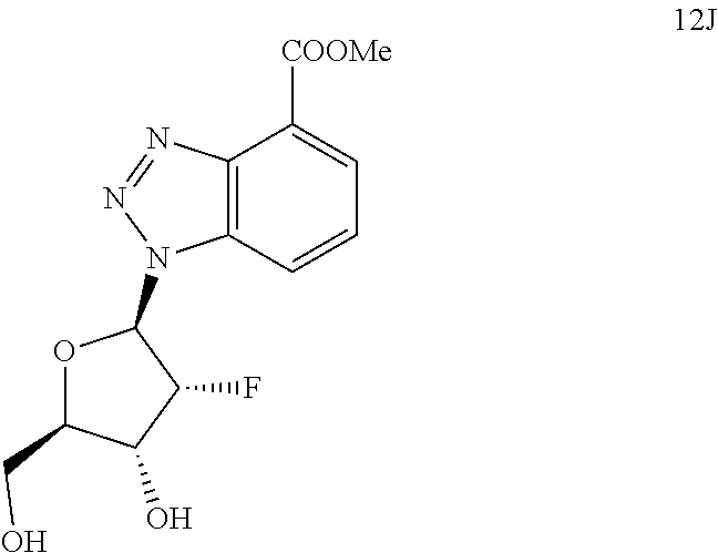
O1C(CO)C(O)C(F)C1N1C2=C(N=N1)C([COOMe])=CC=C2
